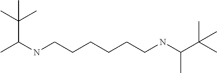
C(C(C)(C)C)(NCCCCCCNC(C(C)(C)C)C)C
